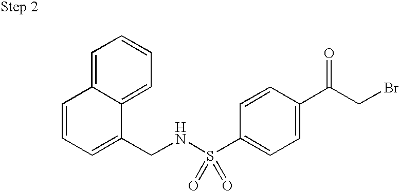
C1=C2C(=CC=C1)C(CNS(C1=CC=C(C(CBr)=O)C=C1)(=O)=O)=CC=C2
